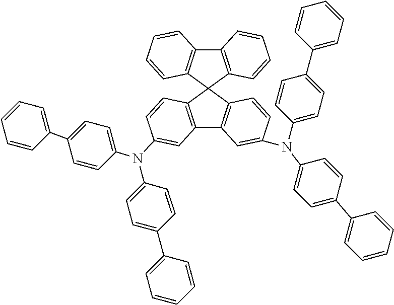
C12=C(C3(C4=C1C=CC=C4)C1=C(C4=C3C=CC(N(C3=CC=C(C5=CC=CC=C5)C=C3)C3=CC=C(C5=CC=CC=C5)C=C3)=C4)C=C(N(C3=CC=C(C4=CC=CC=C4)C=C3)C3=CC=C(C4=CC=CC=C4)C=C3)C=C1)C=CC=C2
